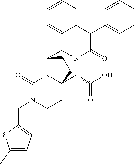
C(N1C2C(C(O)=O)N(C(C(C3=CC=CC=C3)C3=CC=CC=C3)=O)CC1CC2)(=O)N(CC1=CC=C(C)S1)CC
